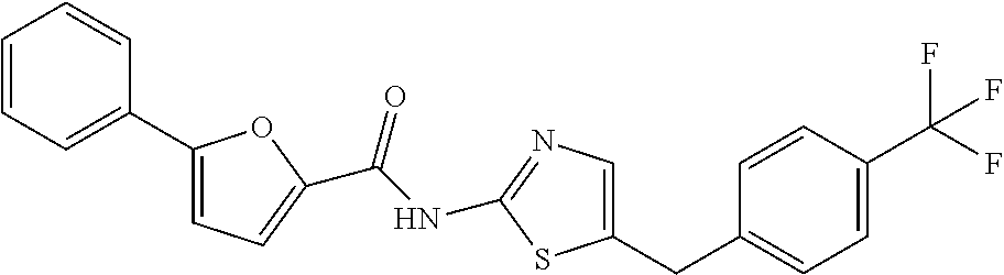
C1=CC(C(F)(F)F)=CC=C1CC1=CN=C(NC(C2=CC=C(C3=CC=CC=C3)O2)=O)S1
